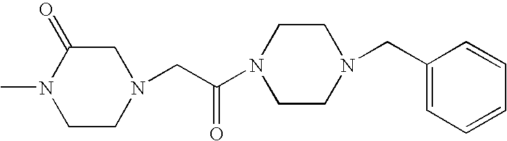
C1CN(CC(N2CCN(CC3=CC=CC=C3)CC2)=O)CC(=O)N1C
